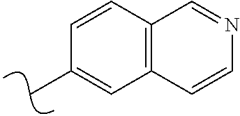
CC1=CC2=C(C=C1)C=NC=C2
